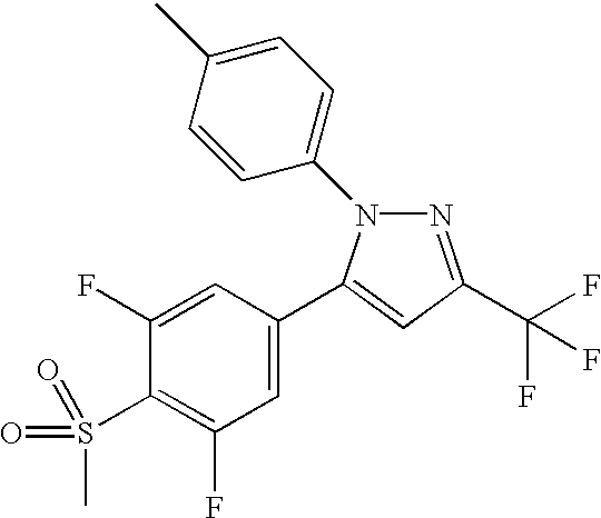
C1(C2=CC(C(F)(F)F)=NN2C2=CC=C(C)C=C2)=CC(F)=C(S(=O)(=O)C)C(F)=C1
